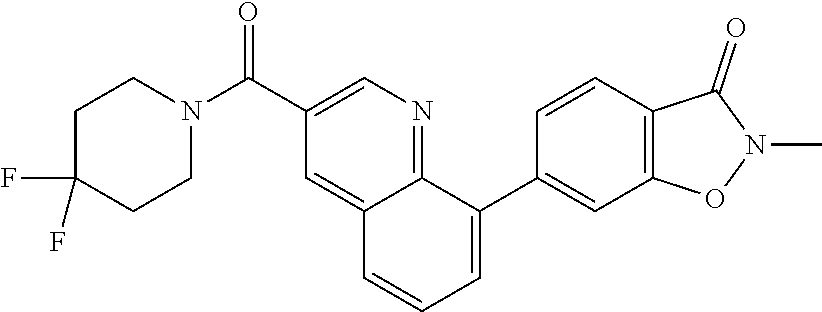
C1C(F)(F)CCN(C(C2=CN=C3C(=C2)C=CC=C3C2=CC3=C(C=C2)C(=O)N(C)O3)=O)C1
